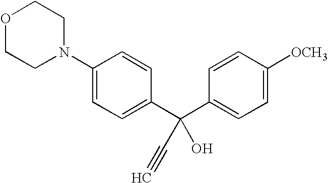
C1(N2CCOCC2)=CC=C(C(C2=CC=C([OCH3])C=C2)(O)C#C)C=C1
